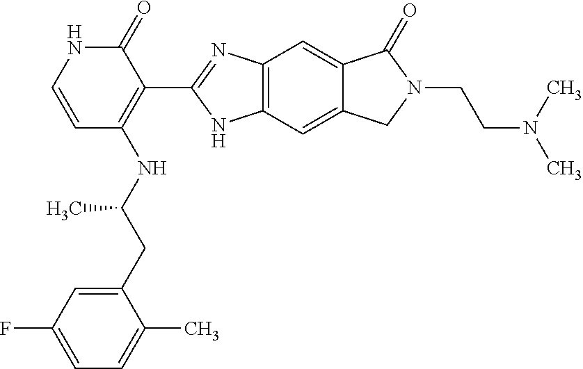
C1=C(CC(NC2=C(C3=NC4=C(N3)C=C3C(=C4)C(=O)N(CCN(C)C)C3)C(=O)NC=C2)C)C(C)=CC=C1F
